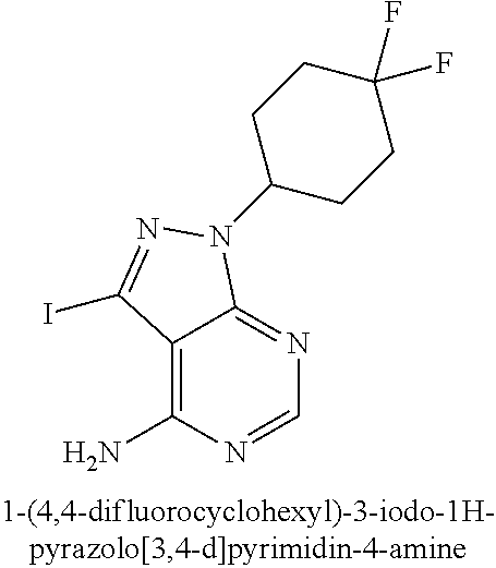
C12=C(N)N=CN=C1N(C1CCC(F)(F)CC1)N=C2I
